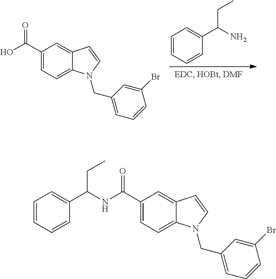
C1(C(NC(CC)C2=CC=CC=C2)=O)=CC=C2C(=C1)C=CN2CC1=CC=CC(Br)=C1.C1(C(O)=O)=CC=C2C(=C1)C=CN2CC1=CC=CC(Br)=C1.C1=CC=CC(C(CC)N)=C1
